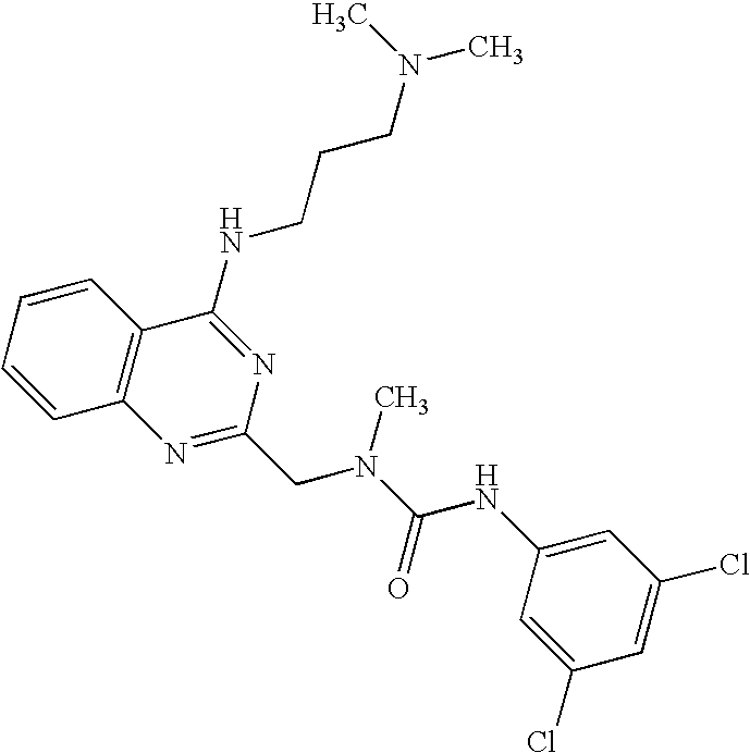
C1=CC=CC2=C1N=C(CN(C(=O)NC1=CC(Cl)=CC(Cl)=C1)C)N=C2NCCCN(C)C
